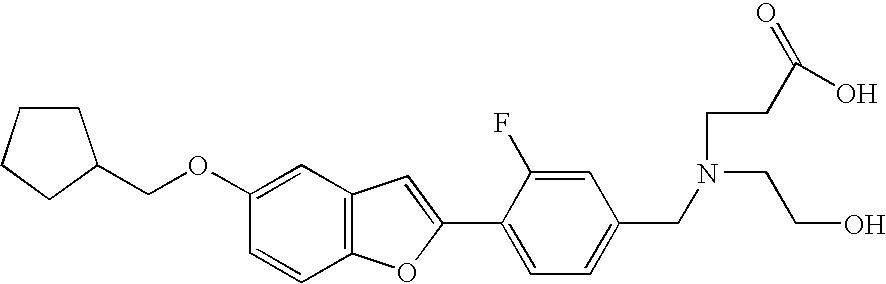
C1(C2=CC3=C(O2)C=CC(OCC2CCCC2)=C3)=CC=C(CN(CCO)CCC(=O)O)C=C1F
